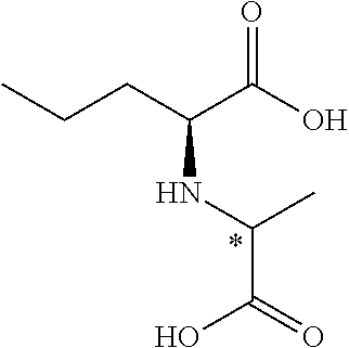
CCCC(C(O)=O)NC(C)C(O)=O
